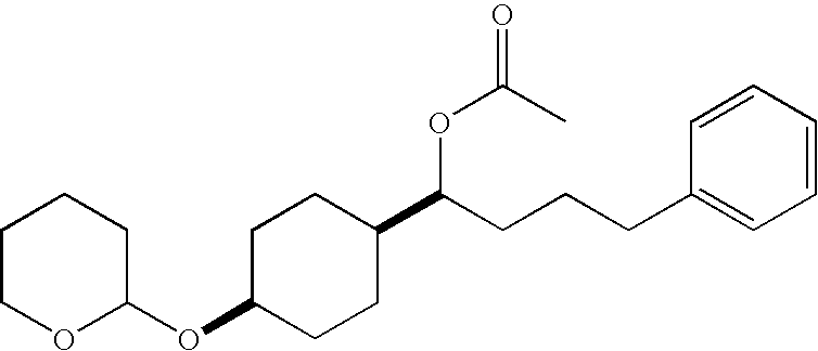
C1COC(OC2CCC(C(CCCC3=CC=CC=C3)OC(=O)C)CC2)CC1
